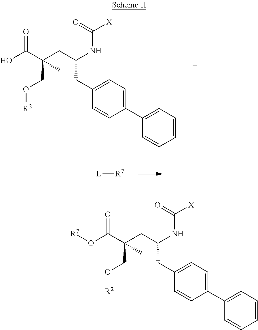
OC(C(CC(NC([X])=O)CC1=CC=C(C2=CC=CC=C2)C=C1)(CO[R2])C)=O.[L][R7].[R7]OC(C(CC(NC([X])=O)CC1=CC=C(C2=CC=CC=C2)C=C1)(CO[R2])C)=O
